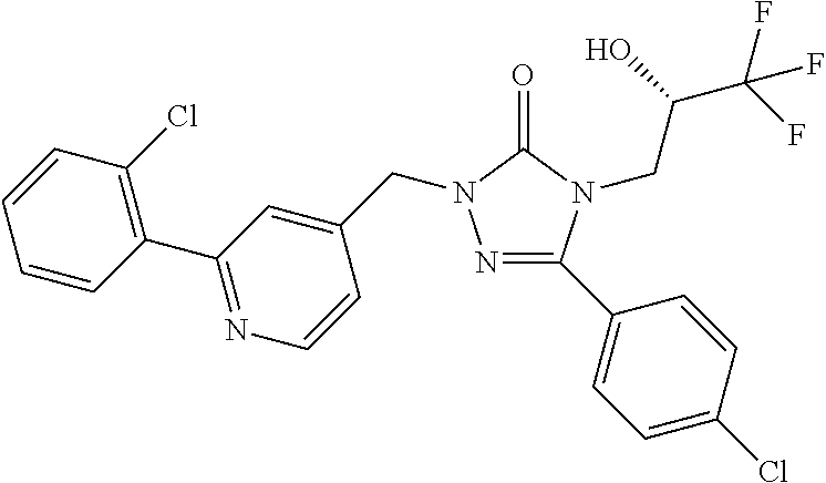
N1=C(C2=CC=C(Cl)C=C2)N(CC(C(F)(F)F)O)C(=O)N1CC1=CC(C2=C(Cl)C=CC=C2)=NC=C1
